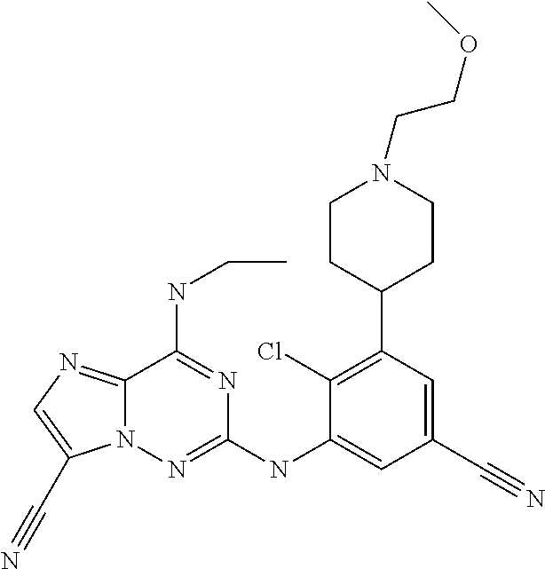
C12=NC=C(C#N)N1N=C(NC1=CC(C#N)=CC(C3CCN(CCOC)CC3)=C1Cl)N=C2NCC
